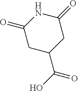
C1(=O)NC(=O)CC(C(O)=O)C1
